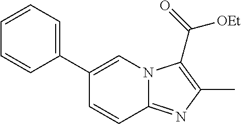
C12=NC(C)=C(C(=O)[OEt])N1C=C(C1=CC=CC=C1)C=C2
